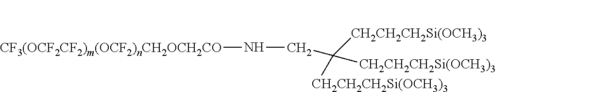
N(CC([CH2CH2CH2Si(OCH3)3])([CH2CH2CH2Si(OCH3)3])[CH2CH2CH2Si(OCH3)3])[CF3(OCF2CF2)m(OCF2)nCH2OCH2CO]
